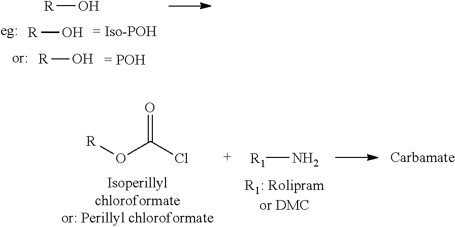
[R]O.[R]O.[R]O.[R]OC(Cl)=O.[R1]N
